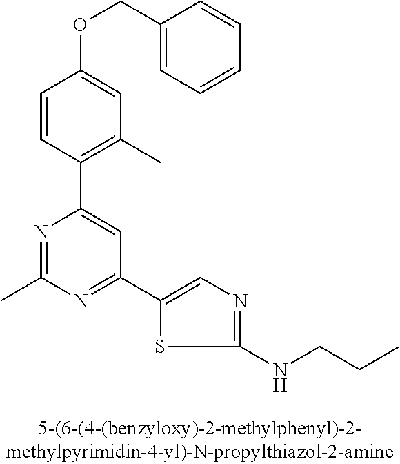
C1=CC(C2=CC(C3=CN=C(NCCC)S3)=NC(C)=N2)=C(C)C=C1OCC1=CC=CC=C1
